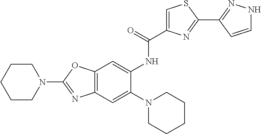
C12=C(OC(N3CCCCC3)=N1)C=C(NC(=O)C1=CSC(C3=NNC=C3)=N1)C(N1CCCCC1)=C2
